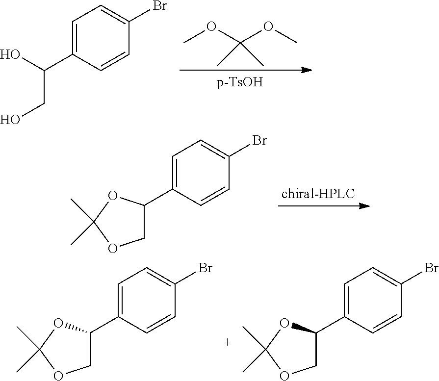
COC(OC)(C)C.C1=C(C(O)CO)C=CC(Br)=C1.C1=C(C2COC(C)(C)O2)C=CC(Br)=C1.C1=C(C2COC(C)(C)O2)C=CC(Br)=C1.C1=C(C2COC(C)(C)O2)C=CC(Br)=C1
